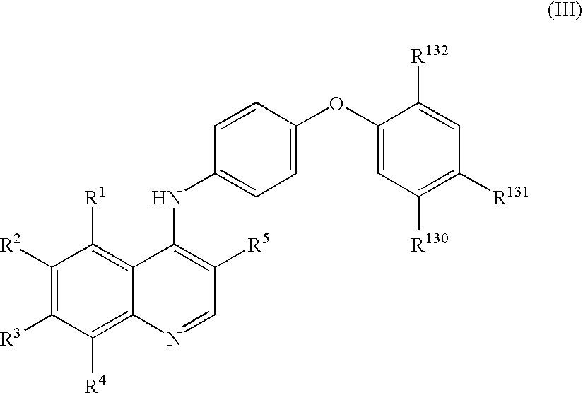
C1([R2])=C([R3])C([R4])=C2C(=C1[R1])C(NC1=CC=C(OC3=CC([R130])=C([R131])C=C3[R132])C=C1)=C([R5])C=N2
